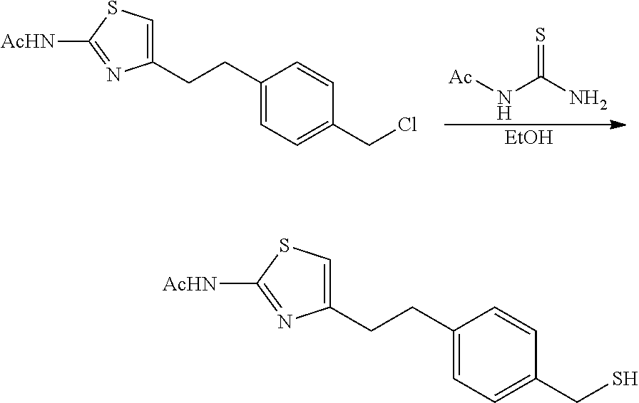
C1(CCC2=CC=C(CCl)C=C2)=CSC([AcHN])=N1.[Ac]NC(N)=S.[EtOH].C1(CCC2=CC=C(CS)C=C2)=CSC([AcHN])=N1
